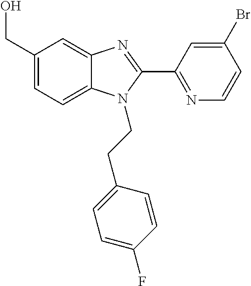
C1(CO)=CC=C2C(=C1)N=C(C1=NC=CC(Br)=C1)N2CCC1=CC=C(F)C=C1
